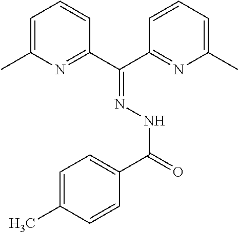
C1=C(C)N=C(C(C2=NC(C)=CC=C2)=NNC(=O)C2=CC=C(C)C=C2)C=C1
